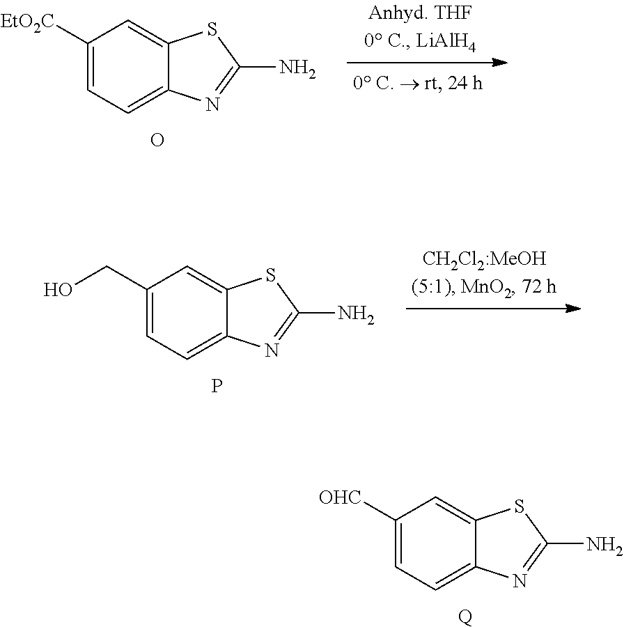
C1([EtO2C])=CC=C2C(=C1)SC(N)=N2.O.C1(CO)=CC=C2C(=C1)SC(N)=N2.P.C1([OHC])=CC=C2C(=C1)SC(N)=N2.[Q]
